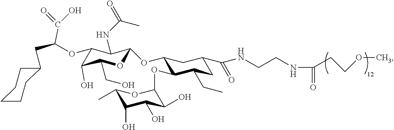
C1(OC(C(O)=O)CC2CCCCC2)C(O)C(CO)OC(OC2C(OC3C(O)C(O)C(O)C(C)O3)C(CC)CC(C(NCCNC(CCOC)=O)=O)C2)C1NC(C)=O
